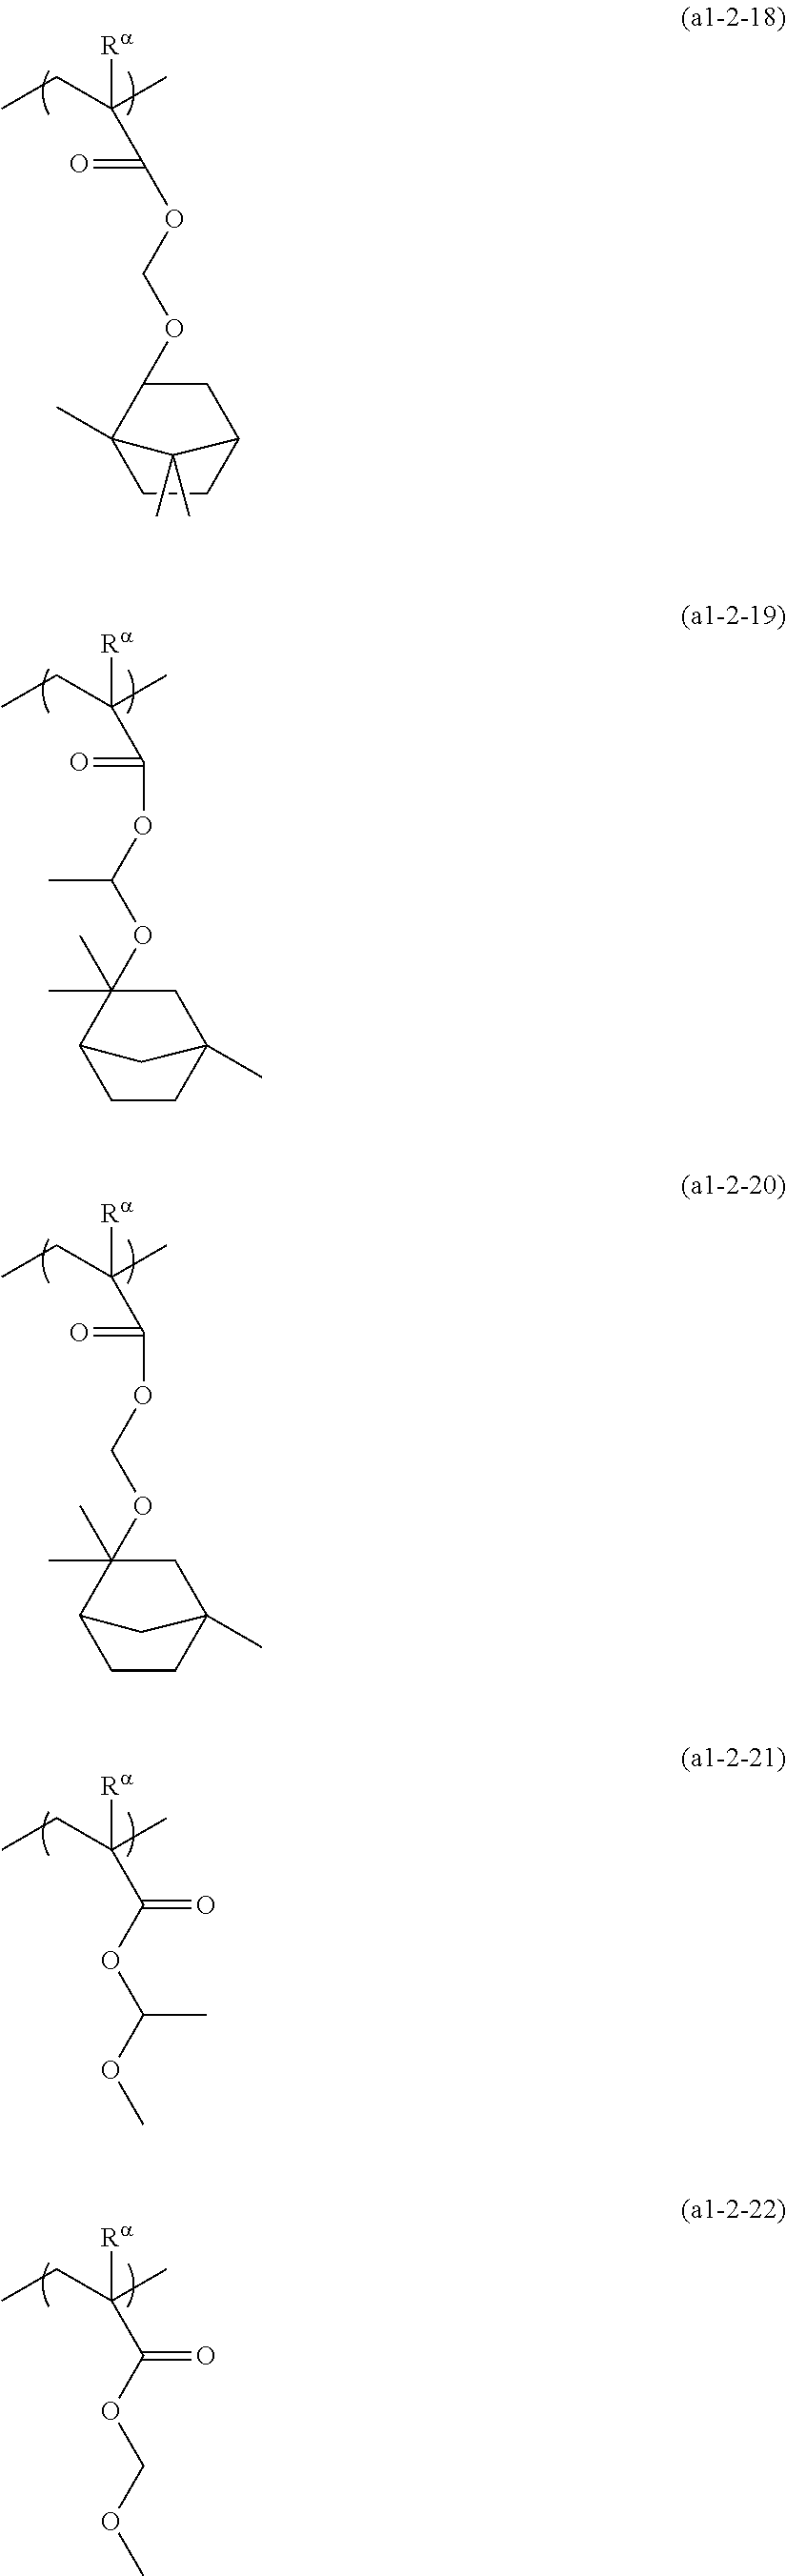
[Ra]C(C)(CC)C(=O)OC(OC)C.[Ra]C(C)(CC)C(=O)OCOC.[Ra]C(C)(CC)C(OCOC1CC2CCC1(C)C2(C)C)=O.[Ra]C(C)(CC)C(OC(OC1(C)(C)CC2(C)CCC1C2)C)=O.[Ra]C(C)(CC)C(OCOC1(C)(C)CC2(C)CCC1C2)=O
